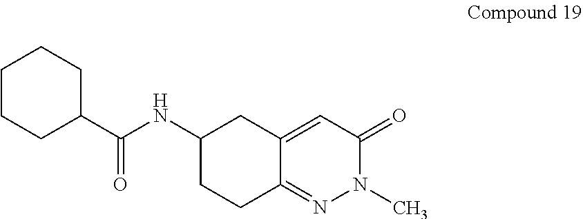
C1CCCC(C(NC2CC3=CC(=O)N(C)N=C3CC2)=O)C1
